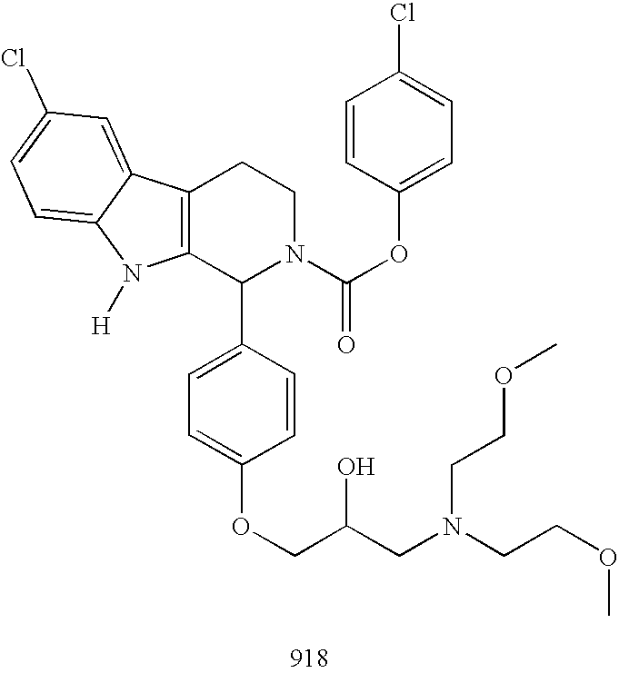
C12=C(C(C3=CC=C(OCC(CN(CCOC)CCOC)O)C=C3)N(C(OC3=CC=C(Cl)C=C3)=O)CC1)N([H])C1=CC=C(Cl)C=C21
